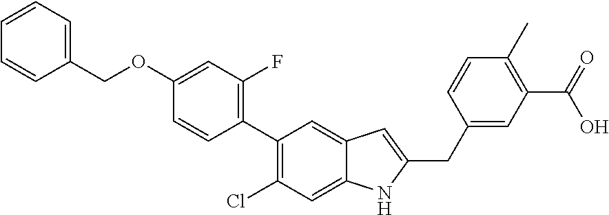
C1(COC2=CC(F)=C(C3=C(Cl)C=C4C(=C3)C=C(CC3=CC(C(=O)O)=C(C)C=C3)N4)C=C2)=CC=CC=C1
